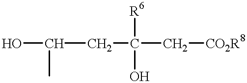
OC(CC(C[CO2R8])([R6])O)C
